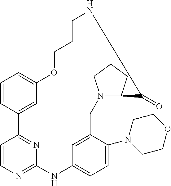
C1=CC2=CC(=C1)OCCCNC(=O)C1N(CC3=CC(=CC=C3N3CCOCC3)NC3=NC=CC2=N3)CCC1
